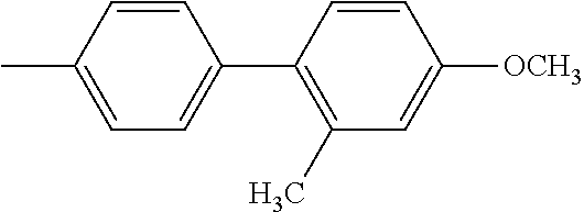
C1=CC(C)=CC=C1C1=C(C)C=C([OCH3])C=C1
